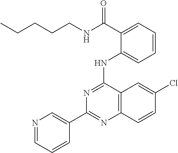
C1(C2=CN=CC=C2)=NC2=C(C(NC3=CC=CC=C3C(NCCCCC)=O)=N1)C=C(Cl)C=C2
